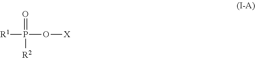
[R1]P(=O)([R2])O[X]
